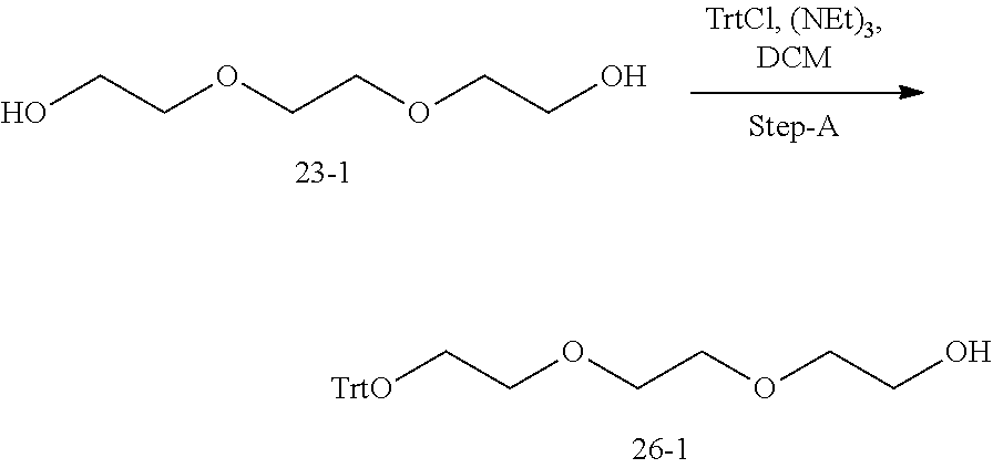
[TrtO]CCOCCOCCO.OCCOCCOCCO
